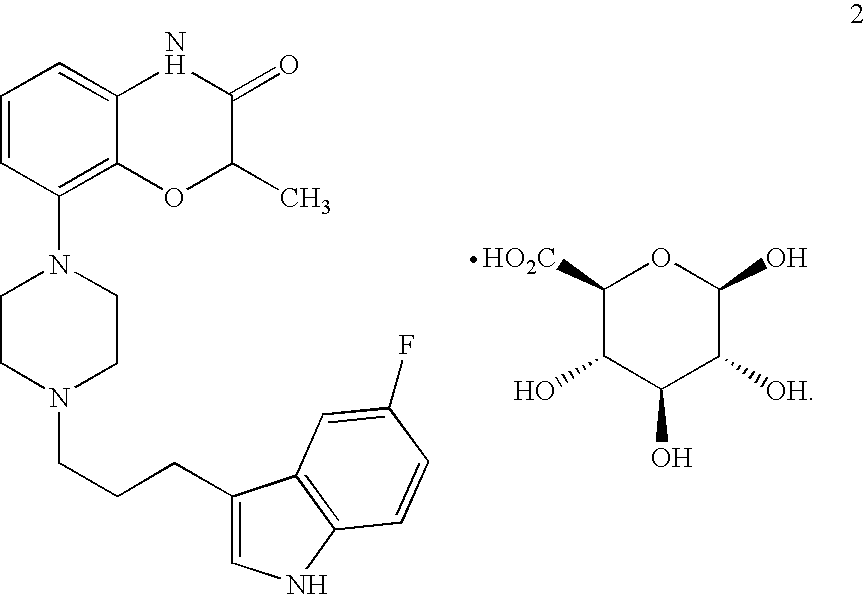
C1([HO2C])C(O)C(O)C([OH])C(O)O1.C1=CC(N2CCN(CCCC3=CNC4=C3C=C(F)C=C4)CC2)=C2C(=C1)NC(=O)C(C)O2
